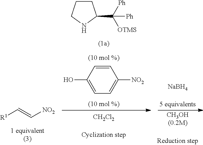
[R1]C=C[NO2].C1CCNC1C([Ph])([OTMS])[Ph].C1=CC(O)=CC=C1[NO2].[CH2Cl2].[CH3OH(0.2M)].[NaBH4]
